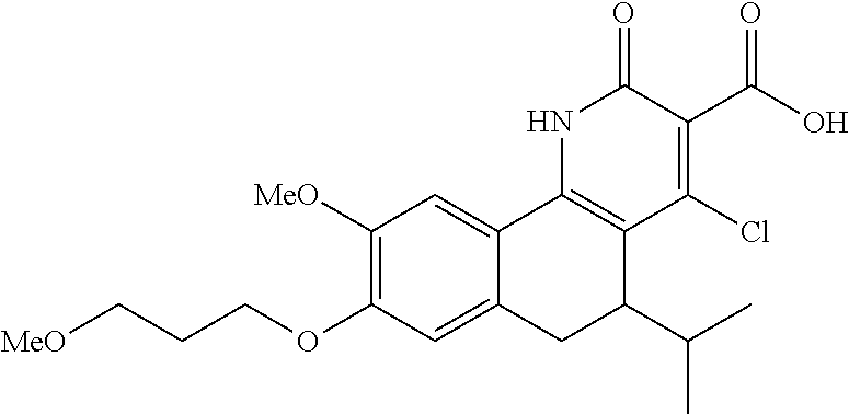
C12=CC(OCCC[MeO])=C([MeO])C=C1C1=C(C(C(C)C)C2)C(Cl)=C(C(=O)O)C(=O)N1
